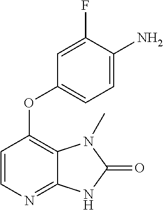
C1=CN=C2C(=C1OC1=CC=C(N)C(F)=C1)N(C)C(=O)N2
